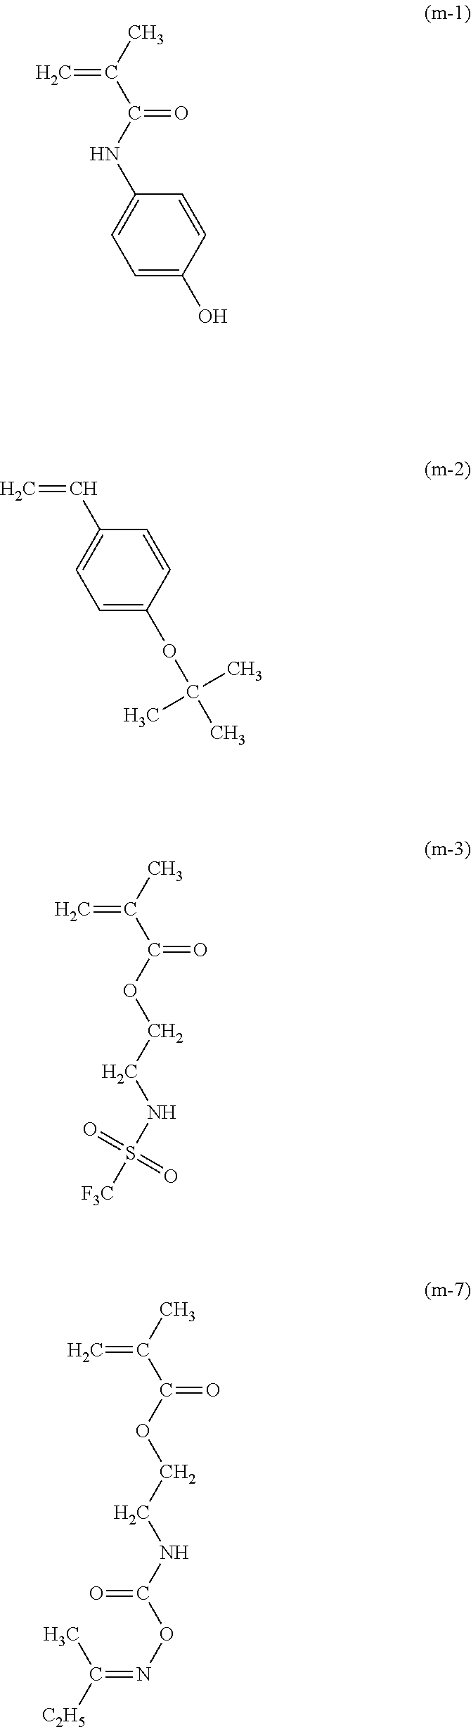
C1=C(O)C=CC(NC(C(C)=C)=O)=C1.C(OC(C(C)=C)=O)CNS([F3C])(=O)=O.C1=C(OC(C)(C)C)C=CC(C=C)=C1.C(OC(C(C)=C)=O)CNC(ON=C([C2H5])C)=O
